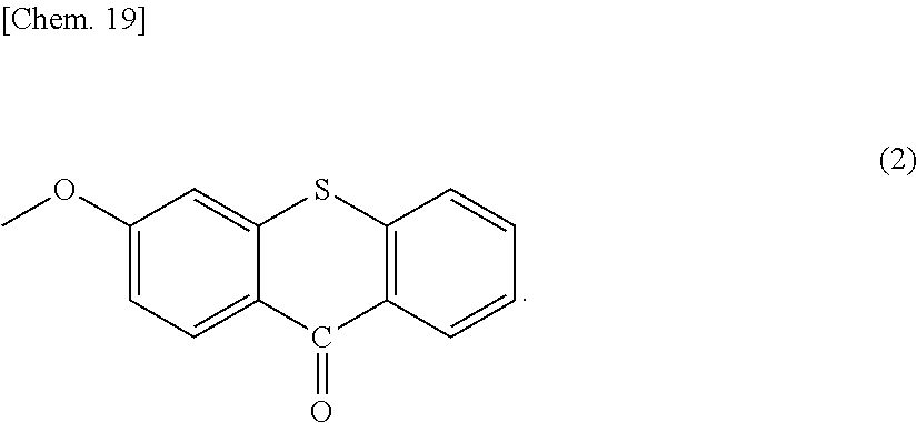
C1(OC)=CC=C2C(=C1)SC1=C(C2=O)C=CC=C1
